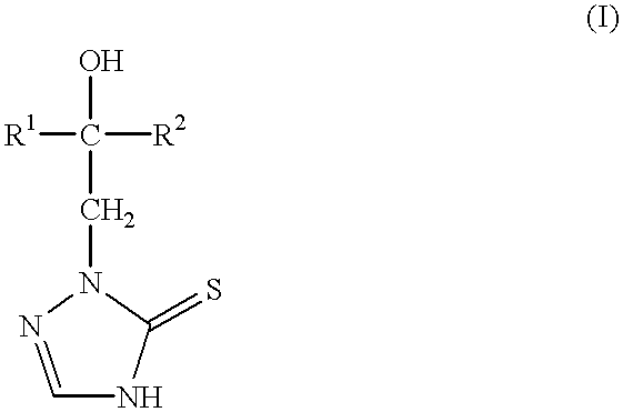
C1=NN(CC([R2])([R1])O)C(=S)N1
